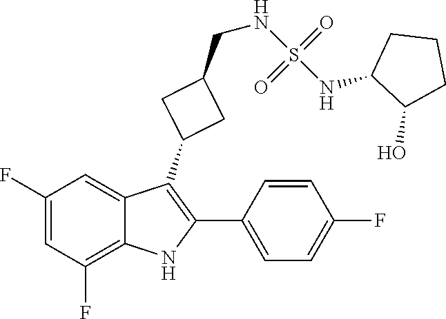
C1(F)=CC(F)=C2C(=C1)C(C1CC(CNS(=O)(=O)NC3C(O)CCC3)C1)=C(C1=CC=C(F)C=C1)N2
